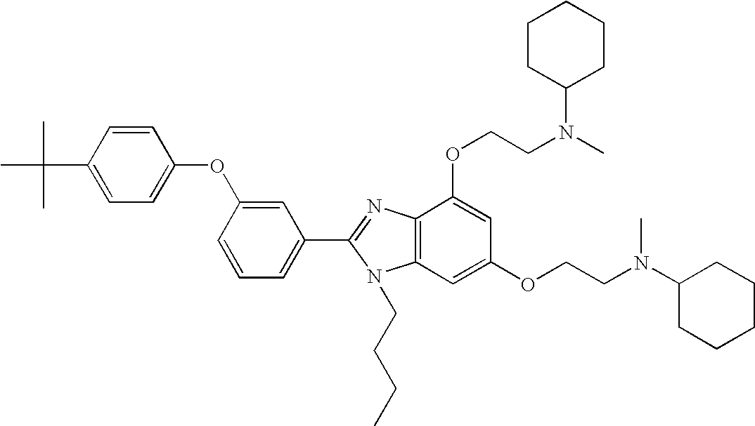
C1(C2=NC3=C(N2CCCC)C=C(OCCN(C2CCCCC2)C)C=C3OCCN(C)C2CCCCC2)=CC=CC(OC2=CC=C(C(C)(C)C)C=C2)=C1
